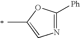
C1(C)=CN=C([Ph])O1
